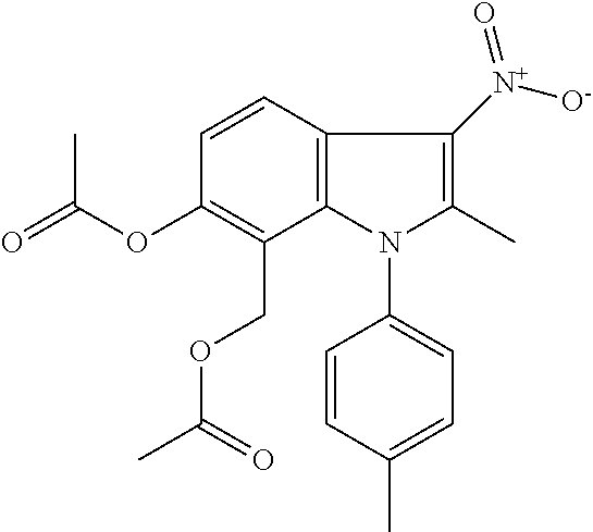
CC(OC1=C(COC(C)=O)C2=C(C=C1)C([N+](=O)[O-])=C(C)N2C1=CC=C(C)C=C1)=O
